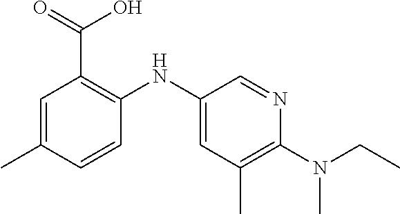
C1=C(C)C=CC(NC2=CC(C)=C(N(C)CC)N=C2)=C1C(=O)O
